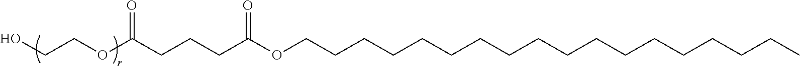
C(CCCCC)CCCCCCCCCCCCOC(CCCC(OCCO)=O)=O
